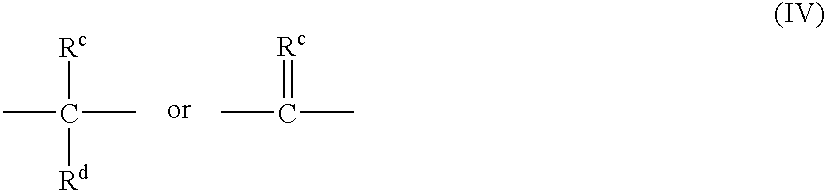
C(C)([Rc])([Rd])C.CC(C)=[Rc]
